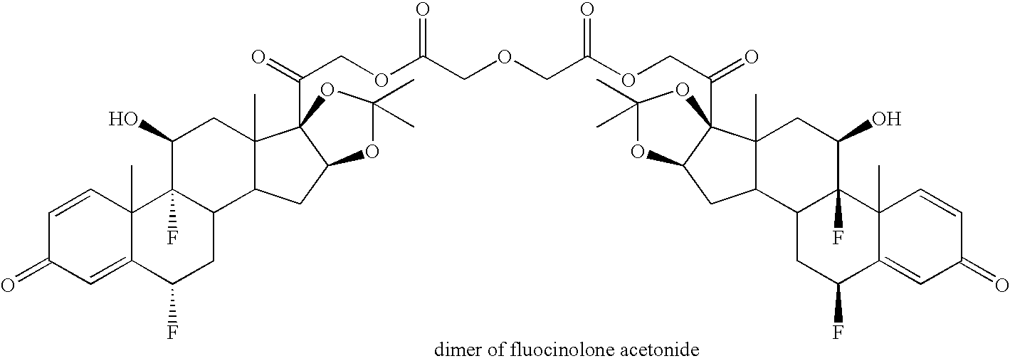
C1=CC2(C)C(=CC1=O)C(F)CC1C2(F)C(O)CC2(C)C1CC1C2(C(=O)COC(COCC(OCC(=O)C23C4(C)C(CC2OC(C)(C)O3)C2C(F)(C(O)C4)C3(C)C(=CC(=O)C=C3)C(F)C2)=O)=O)OC(C)(C)O1
